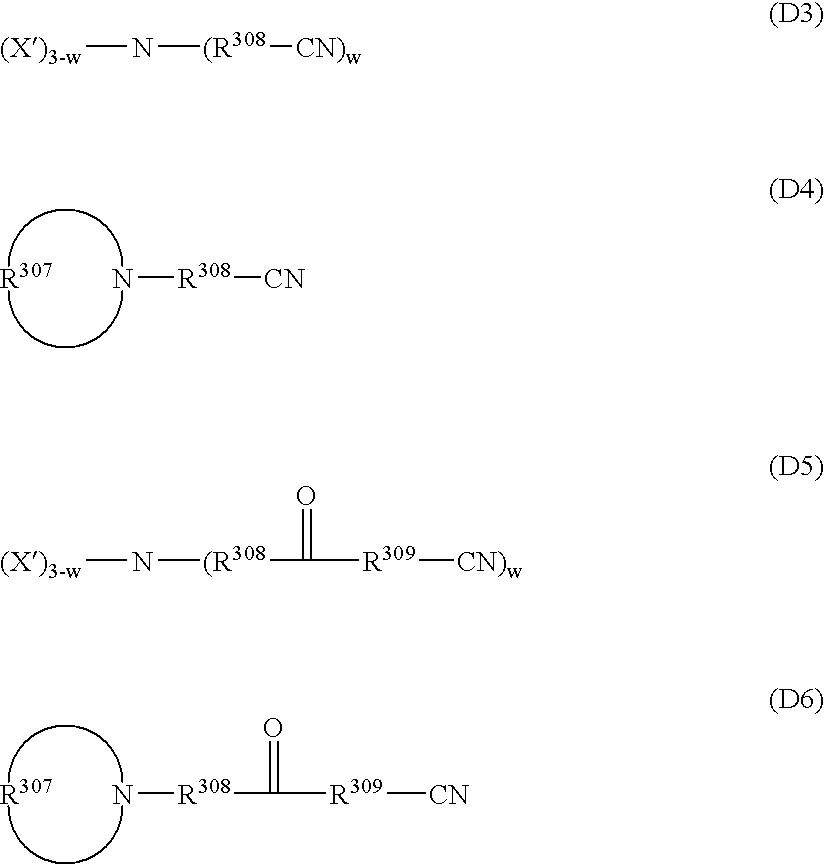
N[R308][CN].[R307].N[R308]C([R309][CN])=O.[R307].[(X)3-w]N[(R308][CN)w].[(X)3-w]N[(R308]C(=O)[R309][CN)w]
